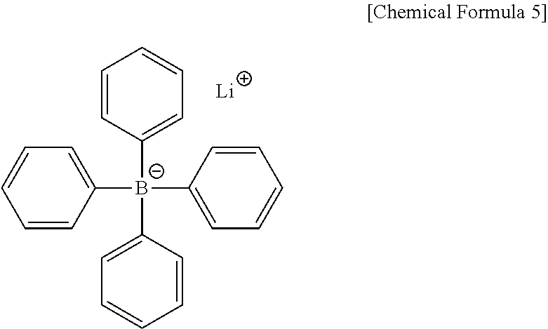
C1=CC([B-](C2=CC=CC=C2)(C2=CC=CC=C2)C2=CC=CC=C2)=CC=C1.[Li]
